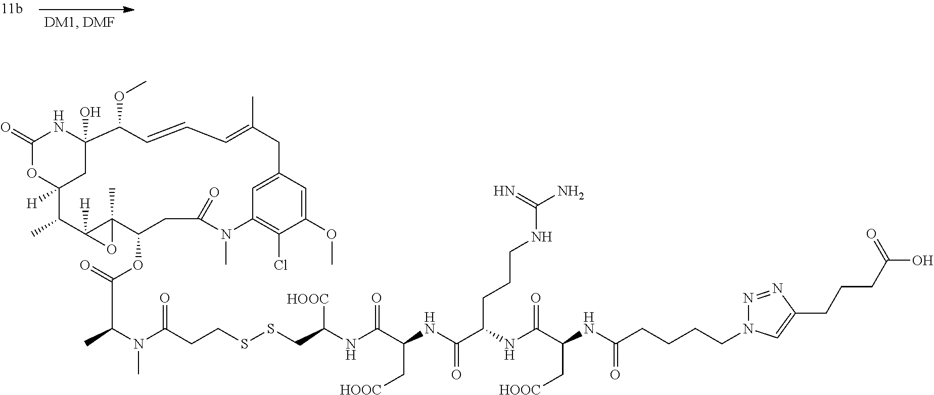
C(CCSSCC(NC(C(NC(C(NC(C(NC(CCCCN1N=NC(CCCC(O)=O)=C1)=O)C[HOOC])=O)CCCNC(=N)N)=O)C[HOOC])=O)[HOOC])(=O)N(C)C(C(OC1CC(=O)N(C)C2=C(Cl)C(OC)=CC(=C2)CC(C)=CC=CC(OC)C2(O)CC([H])(C(C)C3([H])C1(C)O3)OC(=O)N2)=O)C
